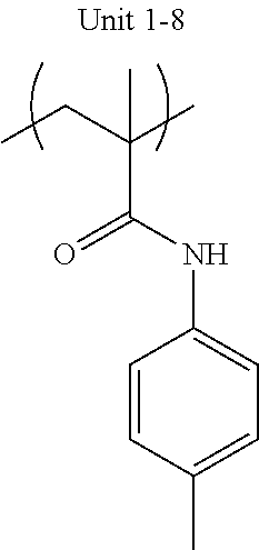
C(C(NC1=CC=C(C)C=C1)=O)(CC)(C)C
